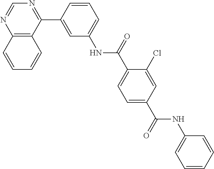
C12=C(C(C3=CC(NC(C4=CC=C(C(NC5=CC=CC=C5)=O)C=C4Cl)=O)=CC=C3)=NC=N1)C=CC=C2
